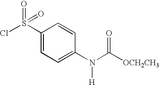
C1(S(=O)(=O)Cl)=CC=C(N(C([OCH2CH3])=O)[H])C=C1
